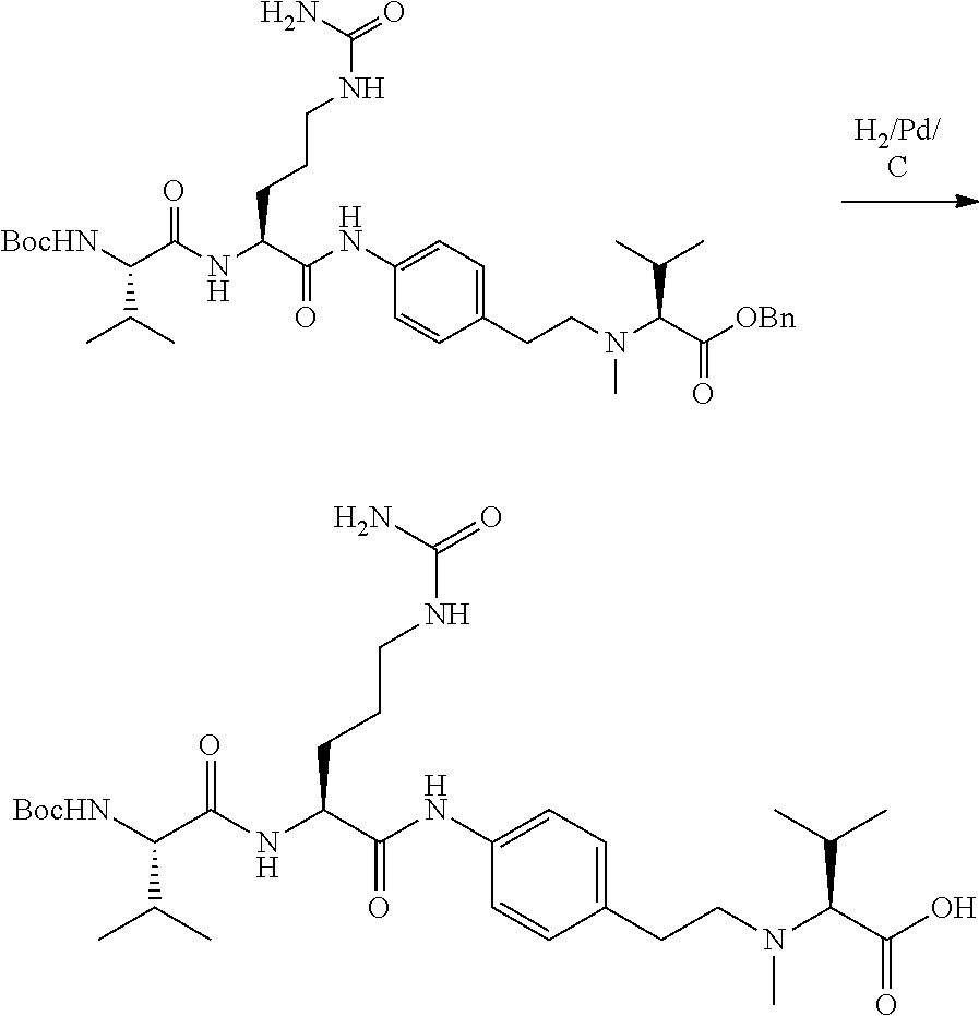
O=C(N)NCCCC(C(=O)NC1=CC=C(CCN(C(C([OBn])=O)C(C)C)C)C=C1)NC(C([BocHN])C(C)C)=O.O=C(N)NCCCC(C(=O)NC1=CC=C(CCN(C(C(O)=O)C(C)C)C)C=C1)NC(C([BocHN])C(C)C)=O
